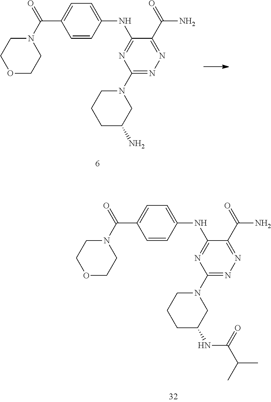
O1CCN(C(=O)C2=CC=C(NC3=NC(N4CCCC(N)C4)=NN=C3C(N)=O)C=C2)CC1.O1CCN(C(=O)C2=CC=C(NC3=NC(N4CCCC(NC(=O)C(C)C)C4)=NN=C3C(N)=O)C=C2)CC1
